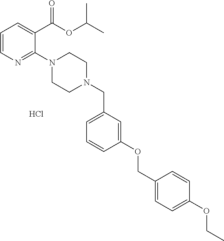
C1=CN=C(N2CCN(CC3=CC=CC(OCC4=CC=C(OCC)C=C4)=C3)CC2)C(C(OC(C)C)=O)=C1.Cl
